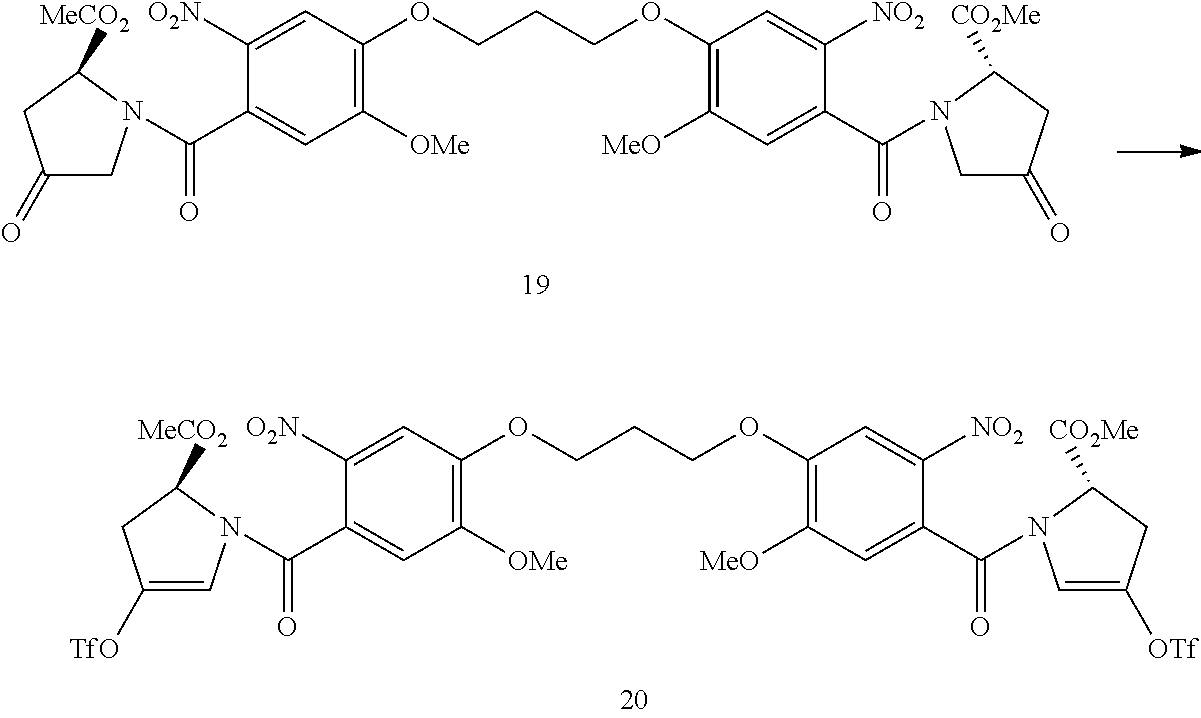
C1(C(=O)N2CC(=O)CC2[MeCO2])=CC([OMe])=C(OCCCOC2=C([MeO])C=C(C(=O)N3CC(=O)CC3[CO2Me])C([NO2])=C2)C=C1[O2N].C1(C(=O)N2C=C([TfO])CC2[MeCO2])=CC([OMe])=C(OCCCOC2=C([MeO])C=C(C(=O)N3C=C([OTf])CC3[CO2Me])C([NO2])=C2)C=C1[O2N]
